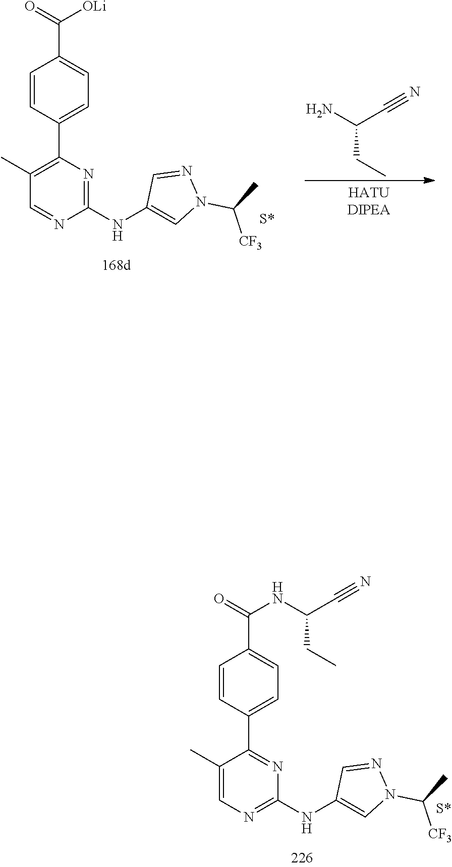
C1=CC(C2=NC(NC3=CN(C(C)[CF3])N=C3)=NC=C2C)=CC=C1C(=O)NC(C#N)CC.[S*].NC(C#N)CC.C1=CC(C2=C(C)C=NC(NC3=CN(C(C)[CF3])N=C3)=N2)=CC=C1C(=O)[OLi].[S*]
